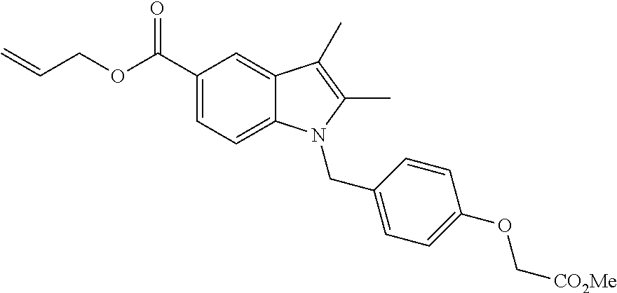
C(=C)COC(C1=CC=C2C(=C1)C(C)=C(C)N2CC1=CC=C(OC[CO2Me])C=C1)=O
